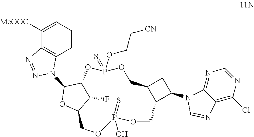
C1([MeOOC])=CC=CC2=C1N=NN2C1C2C(F)C(O1)COP(=S)(O)OCC1C(COP(OCC[CN])(=S)O2)CC1N1C2=NC=NC(Cl)=C2N=C1
